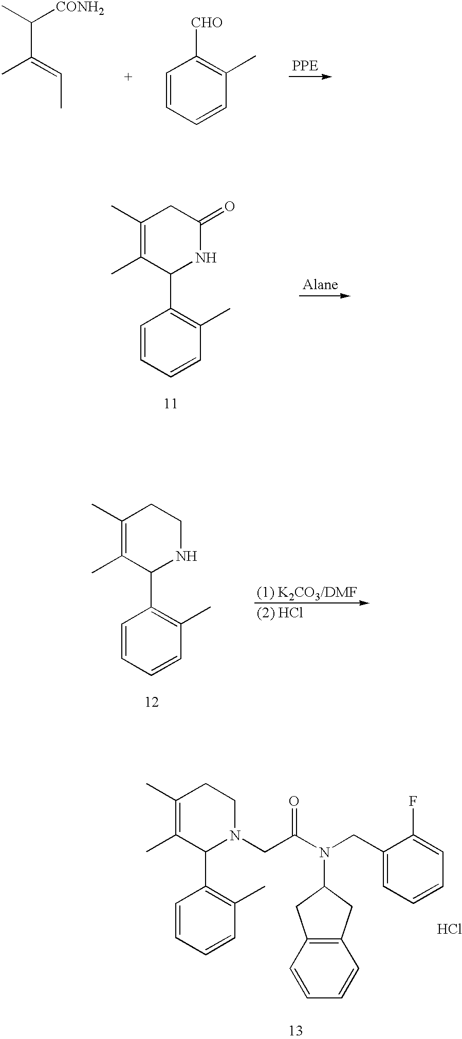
C(C(=CC)C)(C)[CONH2].C1=CC=CC(C)=C1[CHO].C1=CC=CC(C)=C1C1NC(=O)CC(C)=C1C.C1=CC=CC(C)=C1C1NCCC(C)=C1C.C1=CC=CC(C)=C1C1N(CC(N(CC2=CC=CC=C2F)C2CC3=C(C2)C=CC=C3)=O)CCC(C)=C1C.Cl
